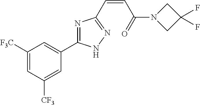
C1([F3C])=CC([CF3])=CC(C2=NC(C=CC(=O)N3CC(F)(F)C3)=NN2)=C1
